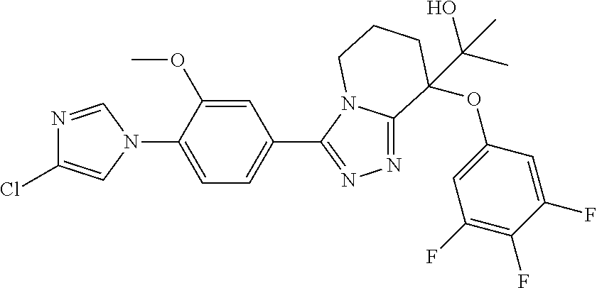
N1=CN(C2=CC=C(C3=NN=C4N3CCCC4(OC3=CC(F)=C(F)C(F)=C3)C(O)(C)C)C=C2OC)C=C1Cl
